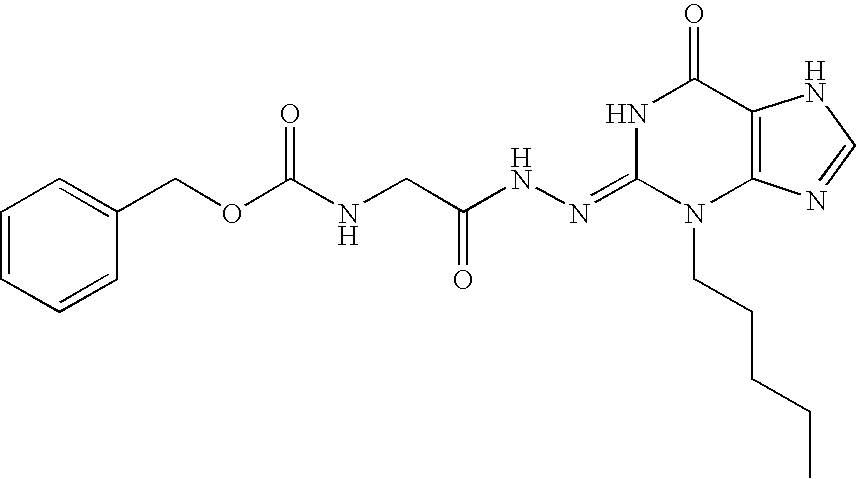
C1=CC=CC(COC(NCC(NN=C2N(CCCCC)C3=C(C(=O)N2)NC=N3)=O)=O)=C1
